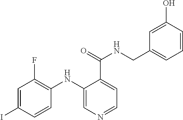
C1=C(I)C=CC(NC2=CN=CC=C2C(NCC2=CC=CC(O)=C2)=O)=C1F
